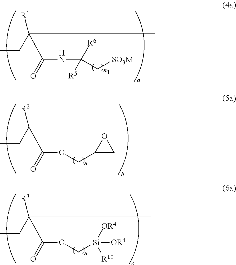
CCC(C)([R1])C(=O)NC(C[SO3M])([R6])[R5].CCC(C)([R2])C(=O)OCC1CO1.CCC(C)([R3])C(=O)OC[Si]([OR4])([R10])[OR4]
